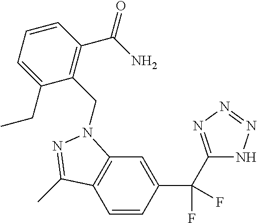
C1=CC(C(C2=NN=NN2)(F)F)=CC2=C1C(C)=NN2CC1=C(C(N)=O)C=CC=C1CC
